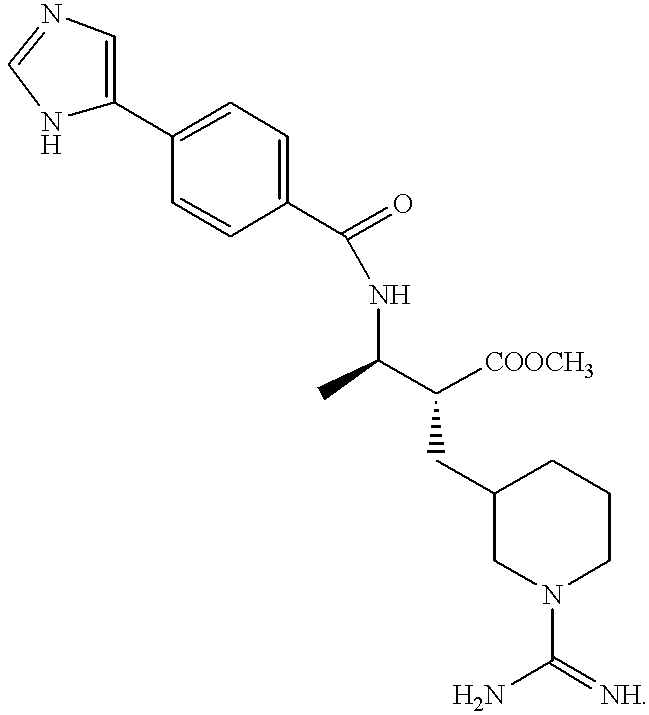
N1C(C2=CC=C(C(NC(C)C([COOCH3])CC3CN(C(N)=[NH])CCC3)=O)C=C2)=CN=C1
